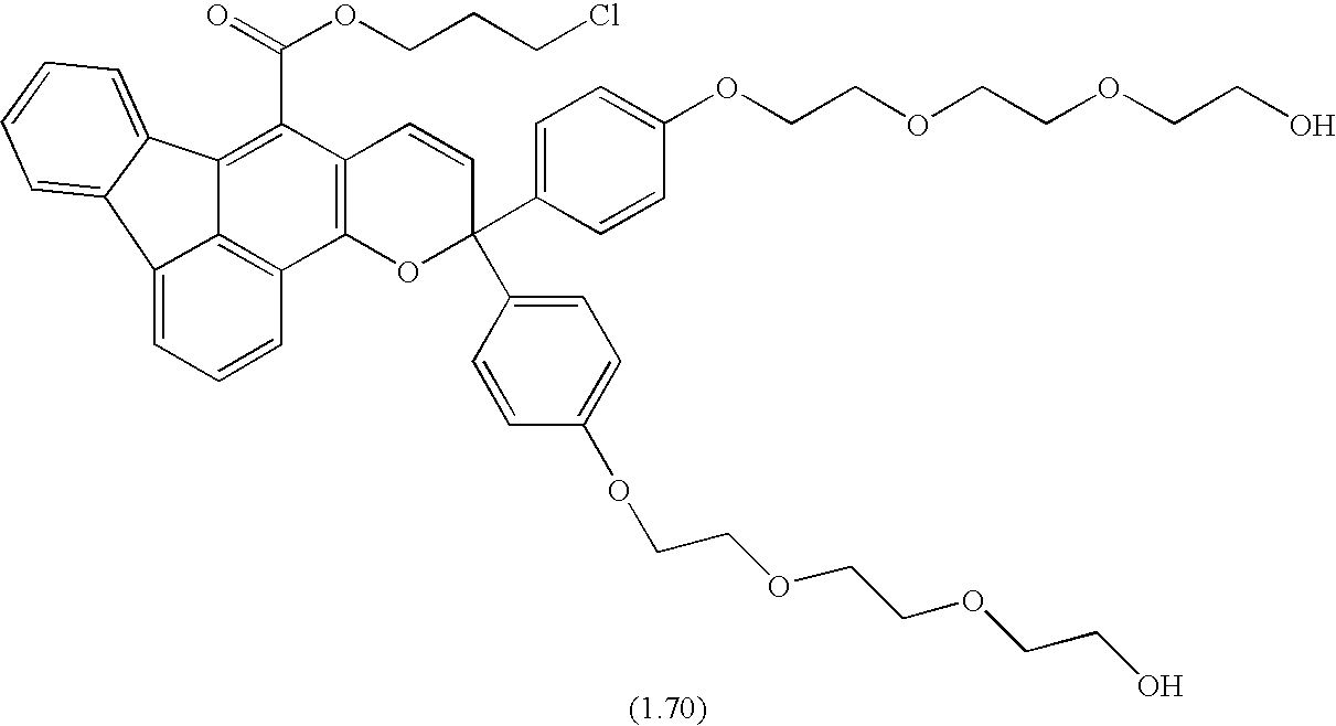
C12=CC=CC3=C1C(=C(C(OCCCCl)=O)C1=C3OC(C3=CC=C(OCCOCCOCCO)C=C3)(C3=CC=C(OCCOCCOCCO)C=C3)C=C1)C1=CC=CC=C21
